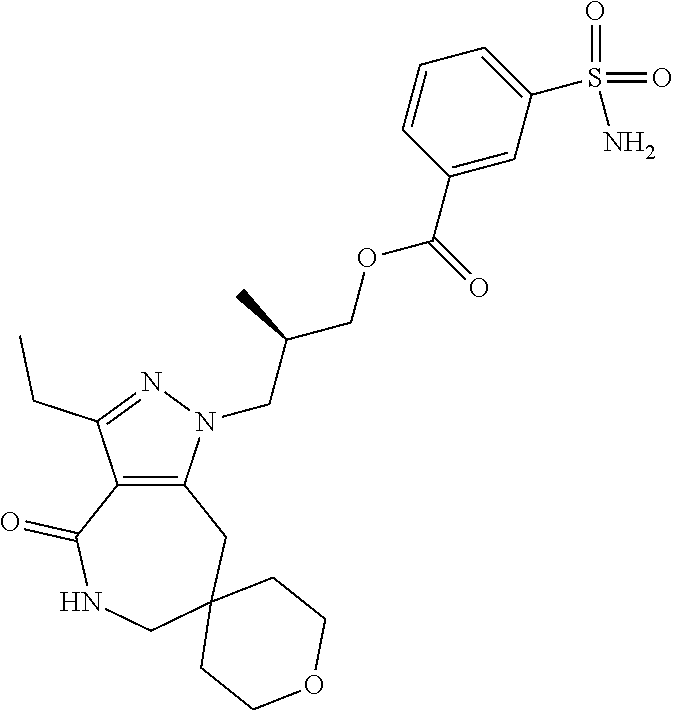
C12=C(N(CC(COC(C3=CC(S(=O)(N)=O)=CC=C3)=O)C)N=C1CC)CC1(CNC2=O)CCOCC1
